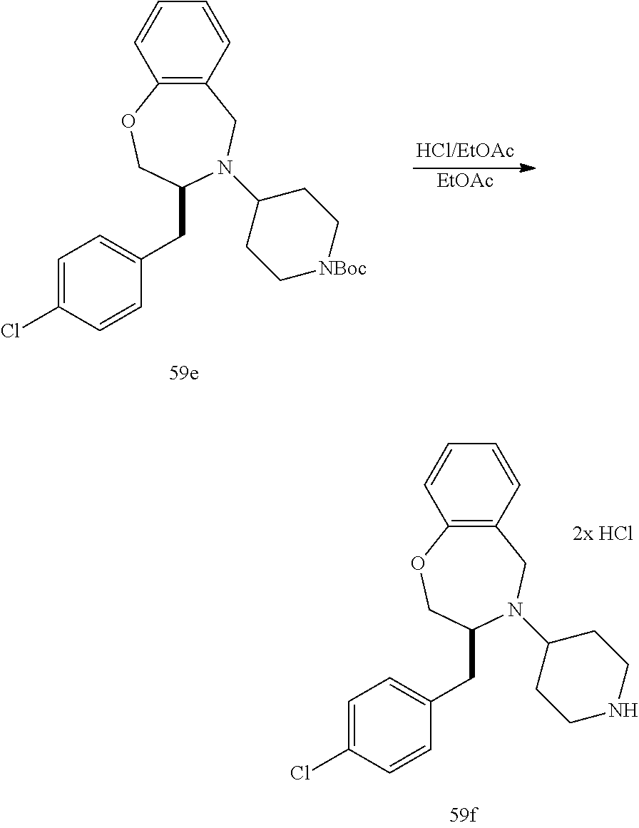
C12=C(C=CC=C1)CN(C1CC[NBoc]CC1)C(CC1=CC=C(Cl)C=C1)CO2.[EtOAc].C12=C(C=CC=C1)CN(C1CCNCC1)C(CC1=CC=C(Cl)C=C1)CO2
